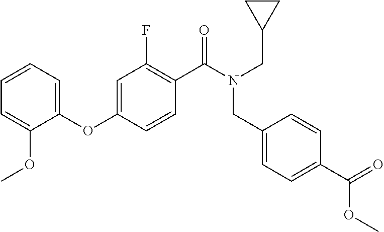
C1(OC2=CC(F)=C(C(N(CC3CC3)CC3=CC=C(C(=O)OC)C=C3)=O)C=C2)=CC=CC=C1OC
